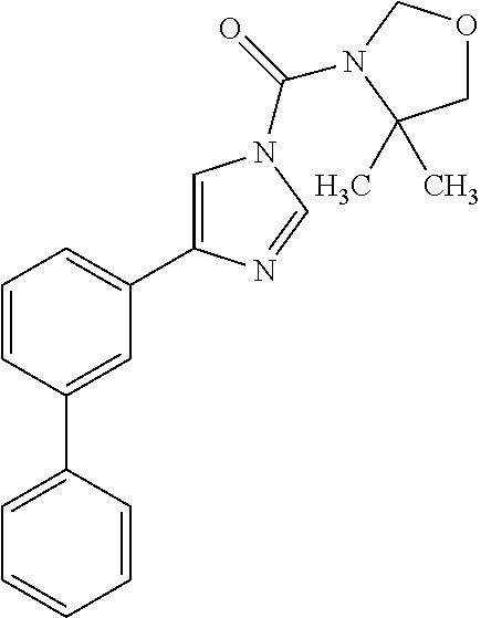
C1=C(C2=CC(C3=CN(C(=O)N4COCC4(C)C)C=N3)=CC=C2)C=CC=C1
